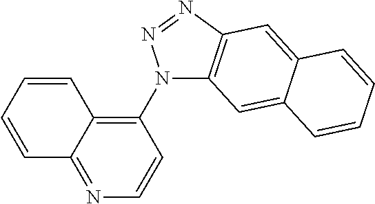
C1=CC=CC2=NC=CC(N3C4=C(N=N3)C=C3C(=C4)C=CC=C3)=C12
